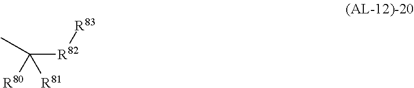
CC([R82][R83])([R80])[R81]
